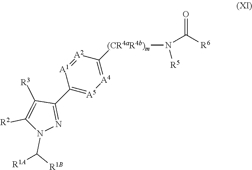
[R6]C(N([(CR4aR4b)m]C1=[A4][A5]=C(C2=NN(C([R1B])[R1A])C([R2])=C2[R3])[A1]=[A2]1)[R5])=O
